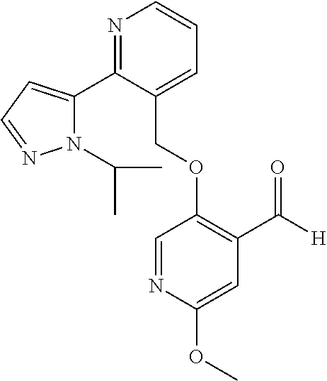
C(OC1=C(C([H])=O)C=C(OC)N=C1)C1=CC=CN=C1C1=CC=NN1C(C)C
